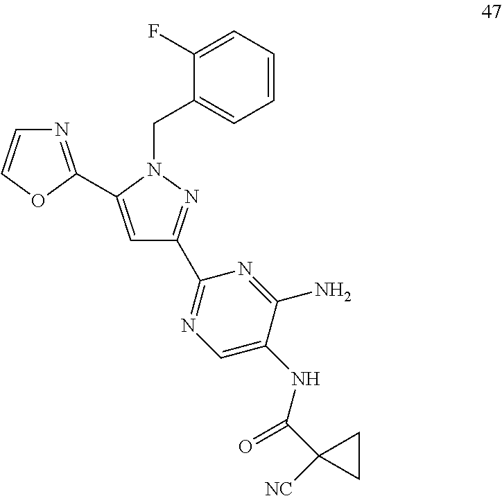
C1=CC=C(F)C(CN2C(C3=NC=CO3)=CC(C3=NC=C(NC(=O)C4([NC])CC4)C(N)=N3)=N2)=C1
